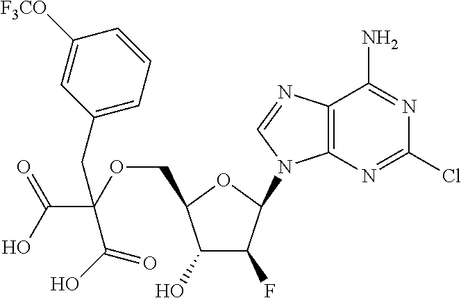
C1(O)C(F)C(N2C3=C(N=C2)C(N)=NC(Cl)=N3)OC1COC(C(=O)O)(CC1=CC=CC([F3CO])=C1)C(=O)O
